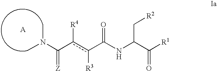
CN(C)C(=[Z])c([R4])c([R3])C(=O)NC(C[R2])C(=O)[R1]
